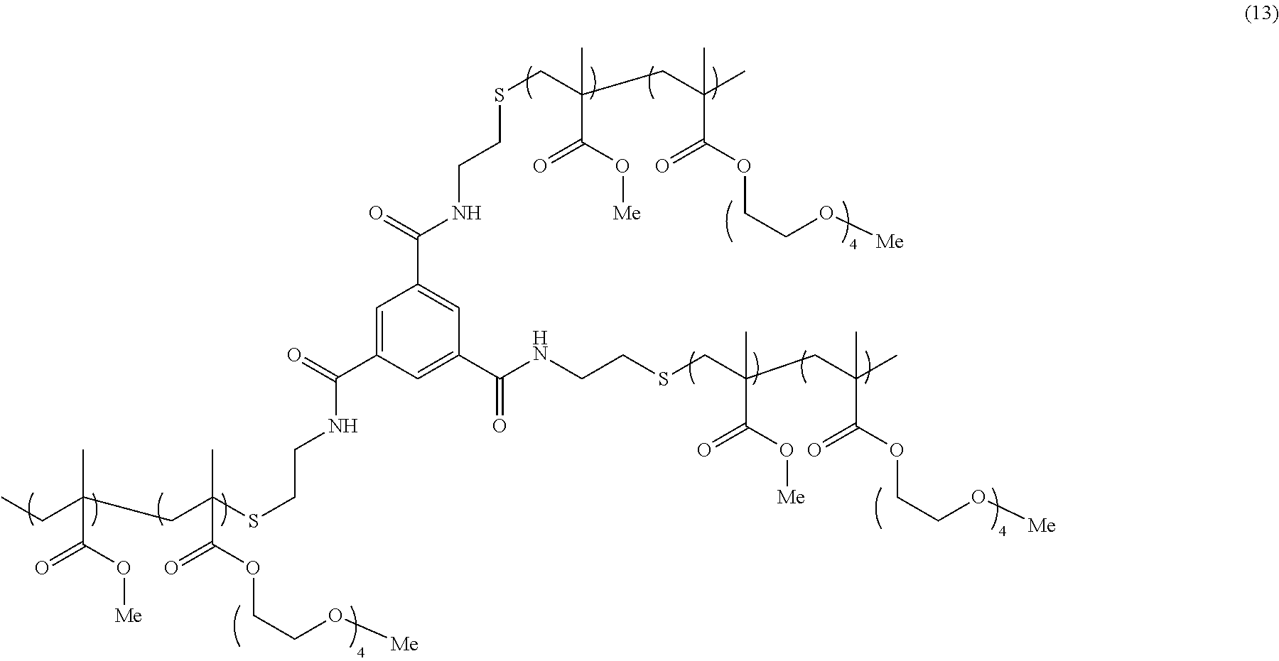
C(NCCSCC(CC(C)(C)C(=O)OCCO[Me])(C)C(O[Me])=O)(C1=CC(C(NCCSCC(CC(C)(C)C(=O)OCCO[Me])(C)C(O[Me])=O)=O)=CC(C(NCCSC(CC(CC)(C)C(O[Me])=O)(C)C(=O)OCCO[Me])=O)=C1)=O
